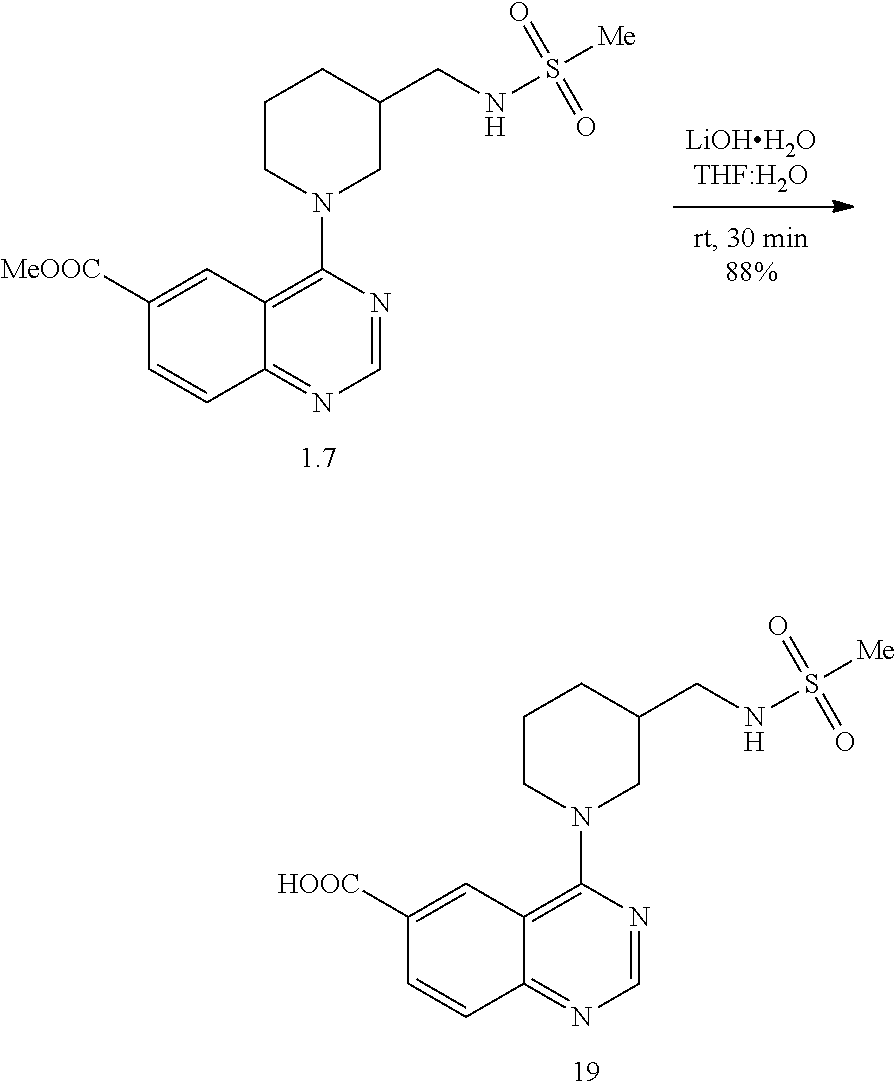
C1C(CNS([Me])(=O)=O)CCCN1C1=C2C(=NC=N1)C=CC([HOOC])=C2.C1C(CNS([Me])(=O)=O)CCCN1C1=C2C(=NC=N1)C=CC([MeOOC])=C2
